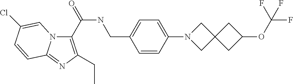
C1(C(NCC2=CC=C(N3CC4(C3)CC(OC(F)(F)F)C4)C=C2)=O)=C(CC)N=C2N1C=C(Cl)C=C2
